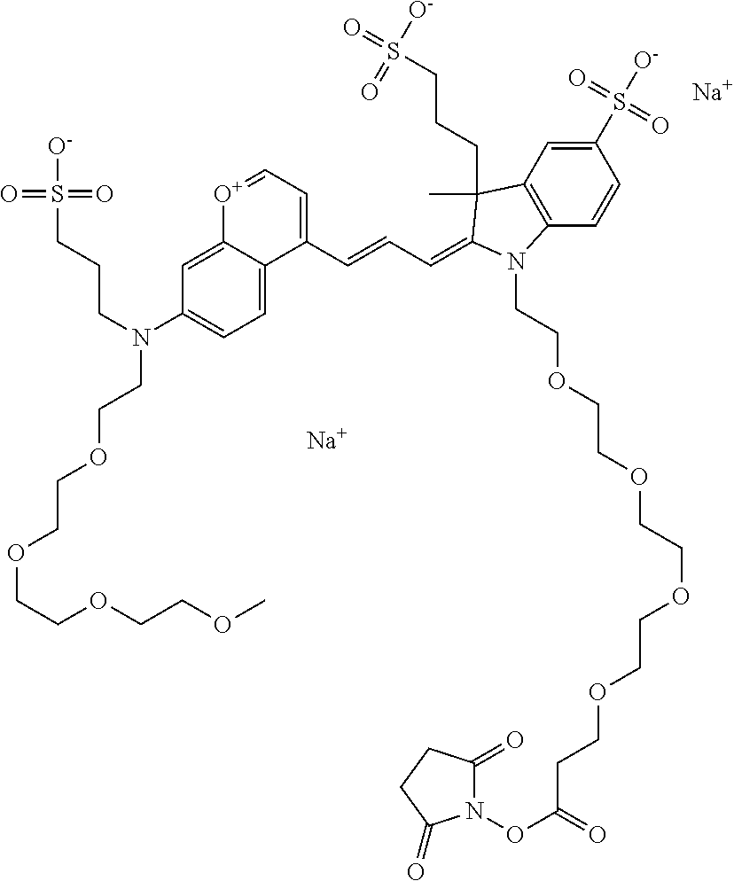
[Na].[Na].C(N(C1=CC=C2C(=C1)[O+]=CC=C2C=CC=C1C(CCCS([O-])(=O)=O)(C)C2=C(C=CC(S(=O)(=O)[O-])=C2)N1CCOCCOCCOCCOCCC(ON1C(=O)CCC1=O)=O)CCOCCOCCOCCOC)CCS(=O)(=O)[O-]
